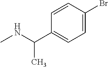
N(C)C(C)C1=CC=C(Br)C=C1
